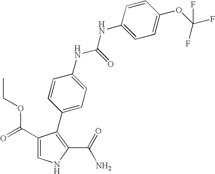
C1(C(=O)OCC)=CNC(C(=O)N)=C1C1=CC=C(NC(NC2=CC=C(OC(F)(F)F)C=C2)=O)C=C1
